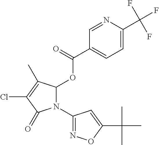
C1(N2C(OC(=O)C3=CC=C(C(F)(F)F)N=C3)C(C)=C(Cl)C2=O)=NOC(C(C)(C)C)=C1
